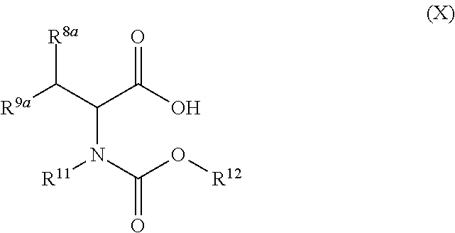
[R9a]C(C(C(O)=O)N([R11])C(O[R12])=O)[R8a]
